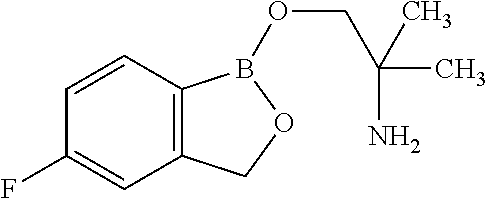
C12=C(C=CC(F)=C1)B(OCC(C)(N)C)OC2
